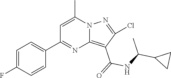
C12=C(C(=O)NC(C3CC3)C)C(Cl)=NN1C(C)=CC(C1=CC=C(F)C=C1)=N2
